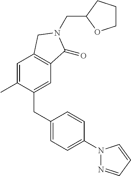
C1(CC2=CC=C(N3N=CC=C3)C=C2)=CC2=C(C=C1C)CN(CC1OCCC1)C2=O
